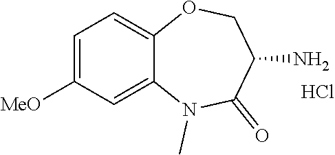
C1=C([MeO])C=C2C(=C1)OCC(N)C(=O)N2C.Cl
